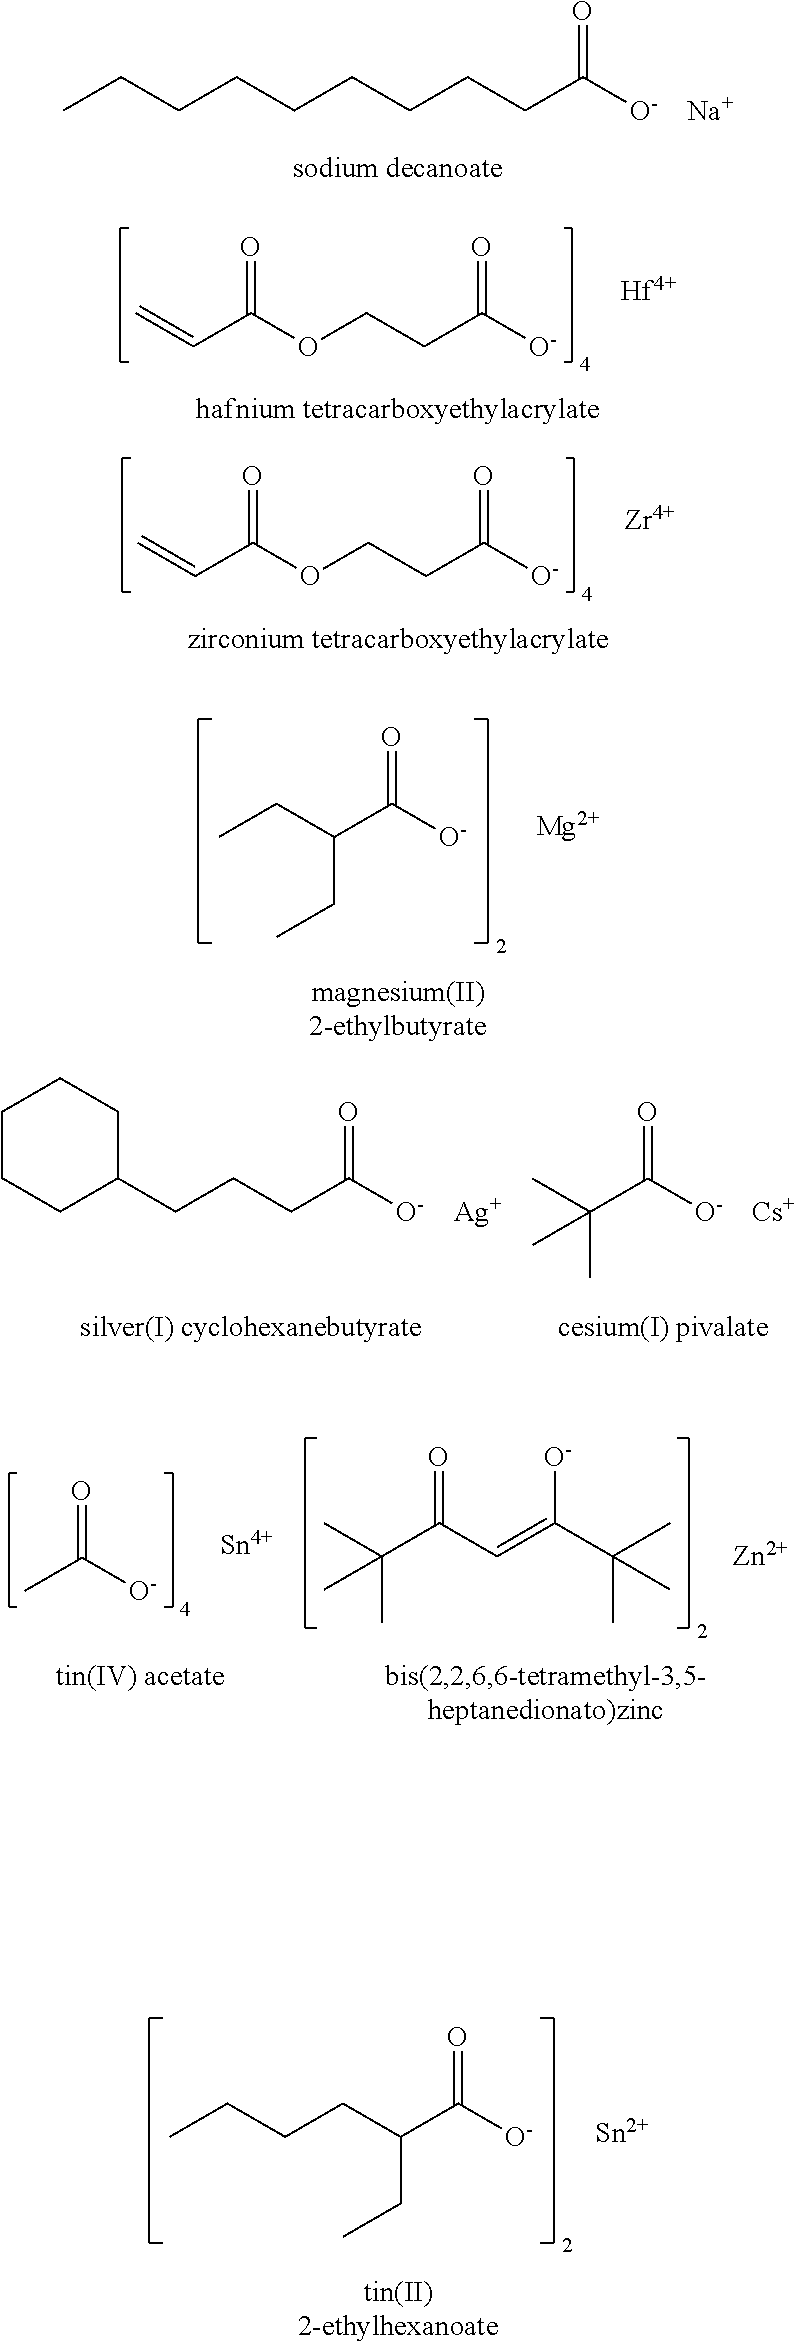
CCCCCCCCCC([O-])=O.[Na].C=CC(OCCC([O-])=O)=O.[Hf].C=CC(OCCC([O-])=O)=O.[Zr].CCC(C([O-])=O)CC.[Mg].C1CCC(CCCC(=O)[O-])CC1.[Ag].CC(C)(C(=O)[O-])C.[Cs].CC(=O)[O-].[Sn].CC(C)(C(=O)C=C([O-])C(C)(C)C)C.[Zn].CCCCC(C([O-])=O)CC.[Sn]
